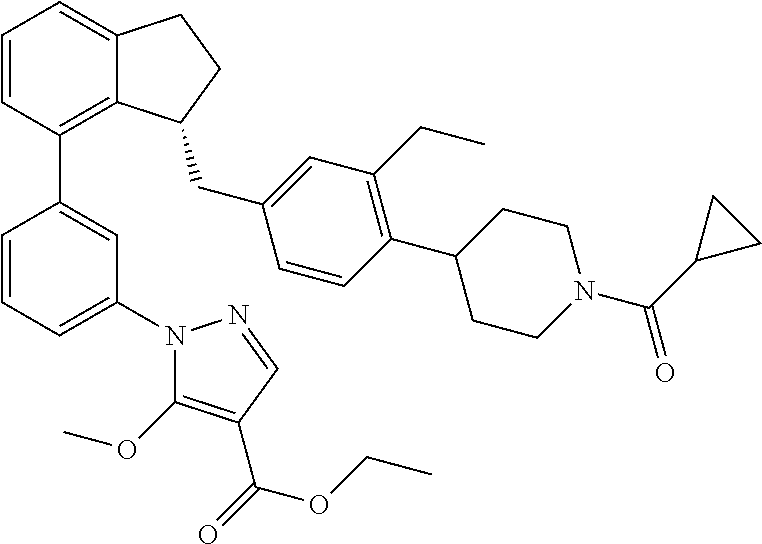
C1=CC(C2=CC(N3C(OC)=C(C(OCC)=O)C=N3)=CC=C2)=C2C(=C1)CCC2CC1=CC(CC)=C(C2CCN(C(C3CC3)=O)CC2)C=C1
